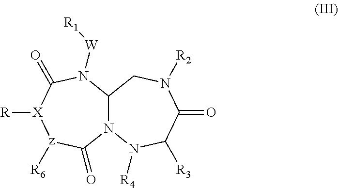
N12C(CN([R2])C(=O)C([R3])N1[R4])N([W][R1])C(=O)[X]([R])[z]([R6])C2=O
